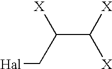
[Hal]CC(C([X])[X])[X]
